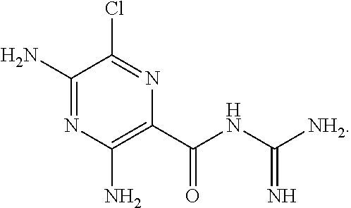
C1(N)=NC(N)=C(C(NC([NH2])=N)=O)N=C1Cl
